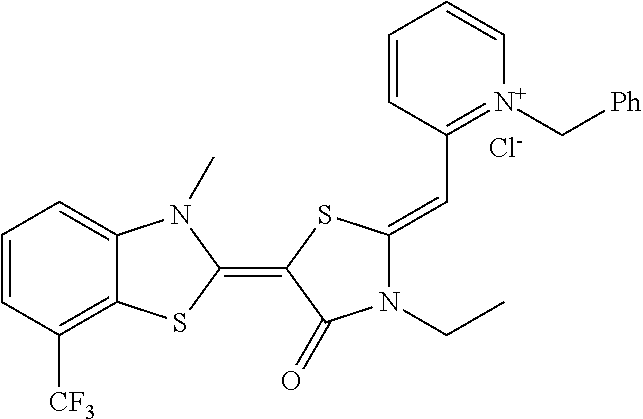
C1=CC([CF3])=C2C(=C1)N(C)C(=C1SC(=CC3=[N+](C[Ph])C=CC=C3)N(CC)C1=O)S2.[Cl-]
